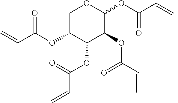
C1C(OC(C=C)=O)C(OC(C=C)=O)C(OC(C=C)=O)C(OC(C=C)=O)O1
